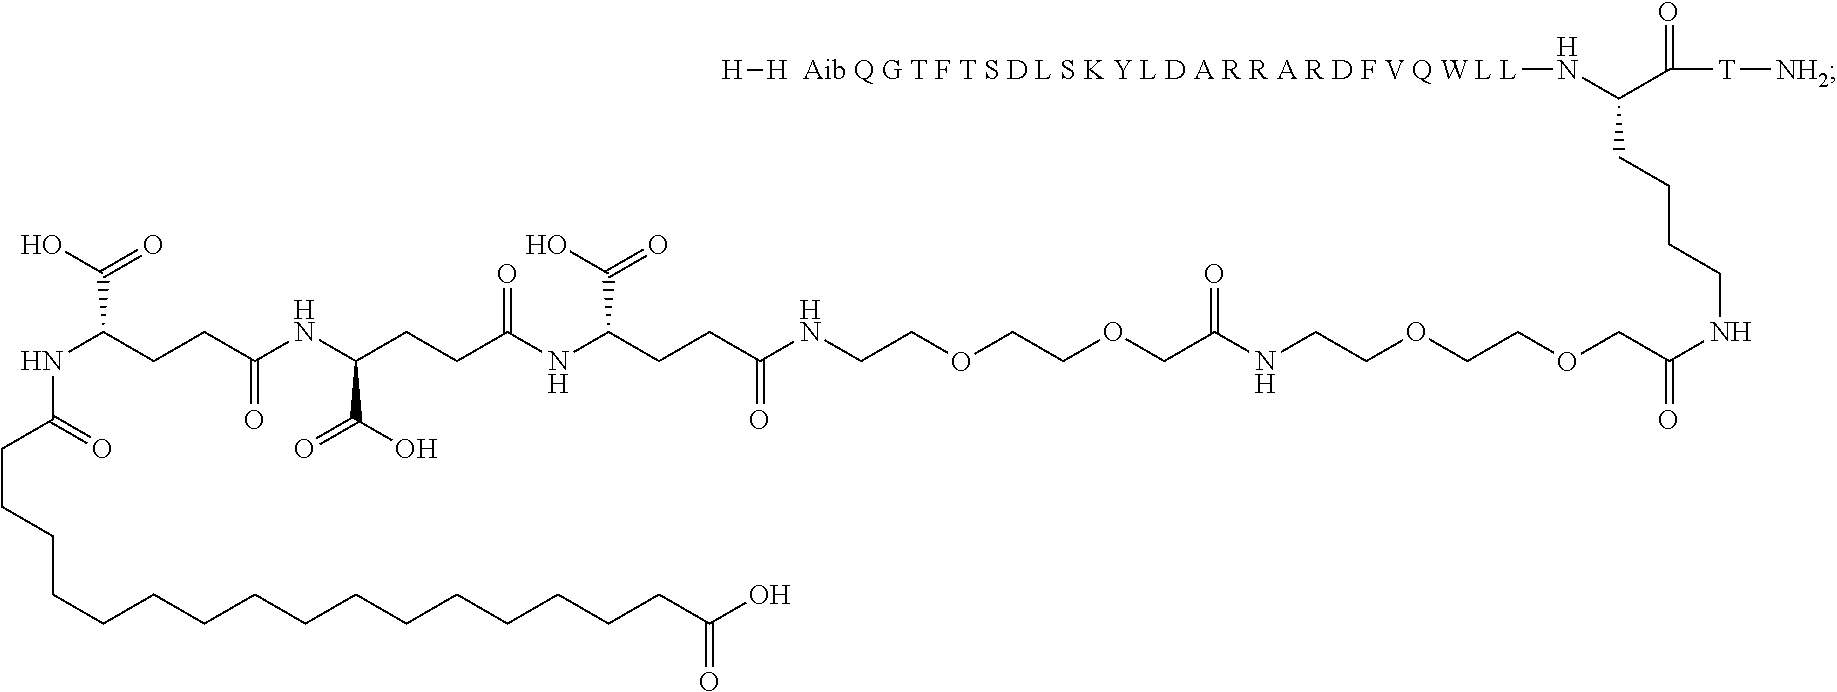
C(CCCCCCCCCCCC(O)=O)CCCCC(NC(C(O)=O)CCC(NC(CCC(NC(CCC(NCCOCCOCC(NCCOCCOCC(NCCCCC(N[H  Aib Q G T F T S D L S K Y L D A R R A R D F V Q W L L][H])C([T][NH2])=O)=O)=O)=O)C(O)=O)=O)C(O)=O)=O)=O
